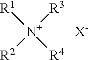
[R1][N+]([R4])([R3])[R2].[X-]
